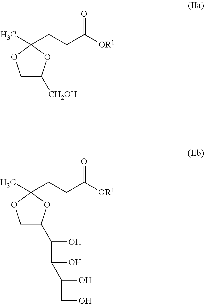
C1C([CH2OH])OC(C)(CCC([OR1])=O)O1.C1C(C(O)C(O)C(O)CO)OC(C)(CCC([OR1])=O)O1
